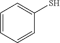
C1=CC=CC(S)=C1
